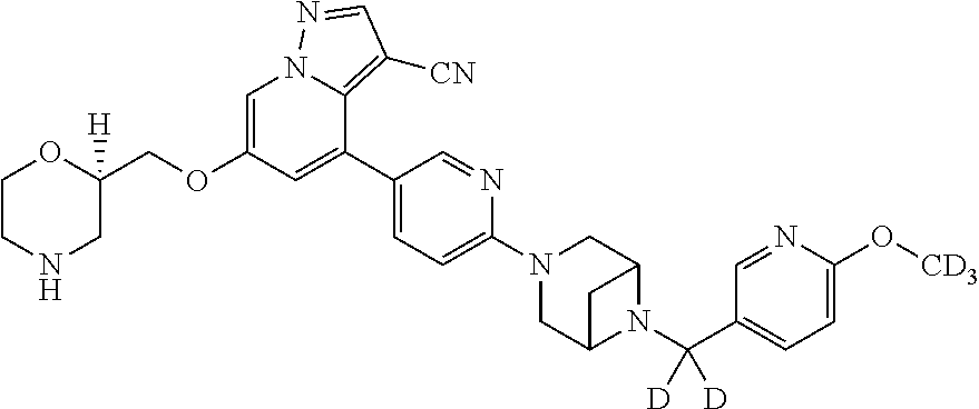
O(C1=CN2C(=C([CN])C=N2)C(C2=CC=C(N3CC4N(C(C5=CC=C(O[CD3])N=C5)([D])[D])C(C3)C4)N=C2)=C1)CC1([H])CNCCO1
